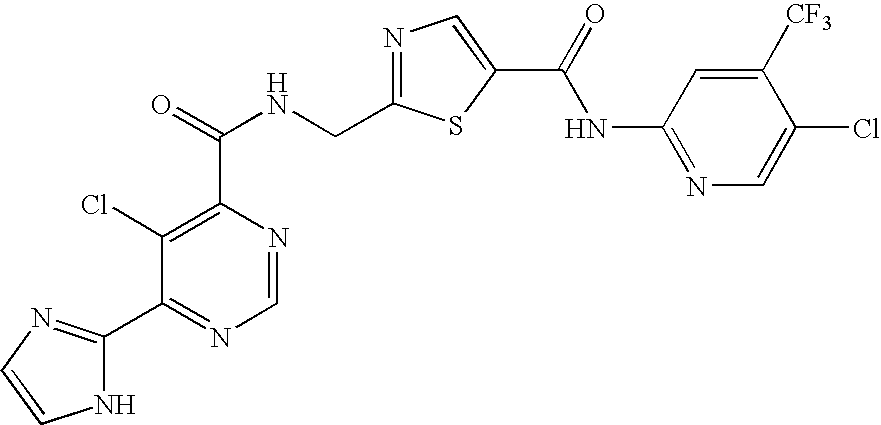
N1=C(CNC(=O)C2=C(Cl)C(C3=NC=CN3)=NC=N2)SC(C(=O)NC2=NC=C(Cl)C([CF3])=C2)=C1
